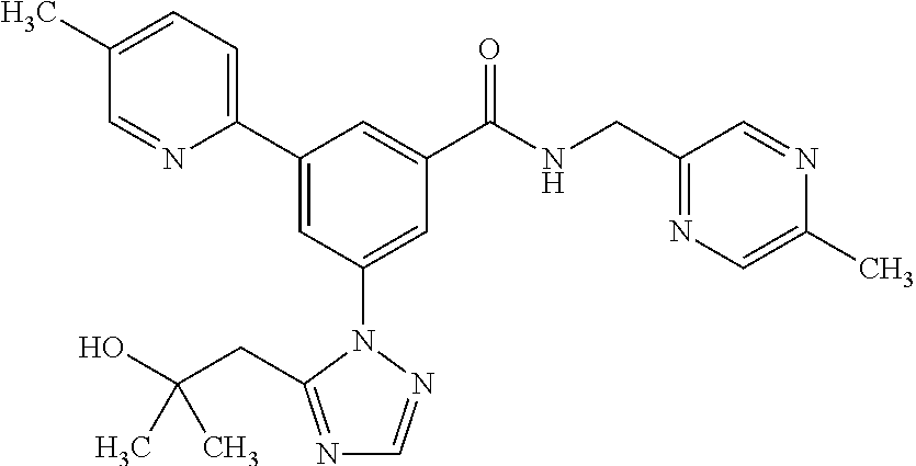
C1(C2=CC(N3N=CN=C3CC(O)(C)C)=CC(C(NCC3=NC=C(C)N=C3)=O)=C2)=CC=C(C)C=N1
